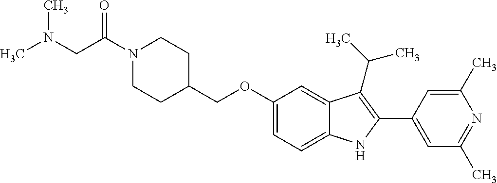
C(OC1=CC=C2C(=C1)C(C(C)C)=C(C1=CC(C)=NC(C)=C1)N2)C1CCN(C(CN(C)C)=O)CC1
